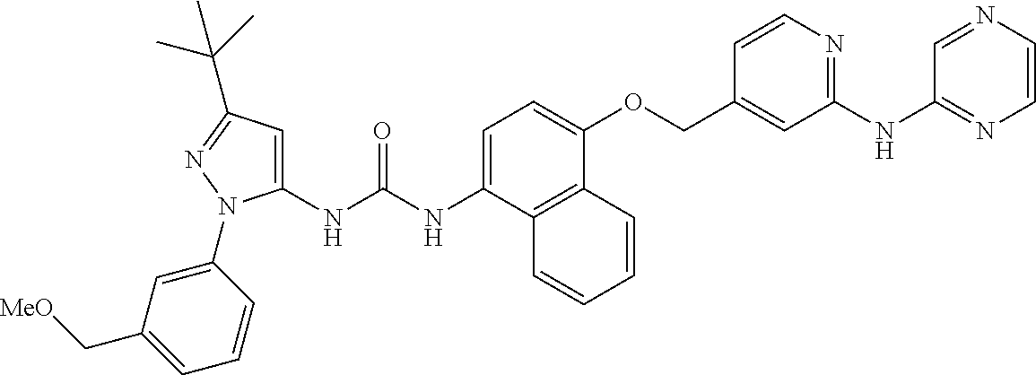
N(C(NC1=CC(C(C)(C)C)=NN1C1=CC(C[MeO])=CC=C1)=O)C1=CC=C(OCC2=CC(NC3=NC=CN=C3)=NC=C2)C2=C1C=CC=C2
